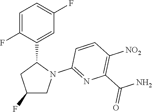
C1=C(F)C(C2CC(F)CN2C2=NC(C(=O)N)=C([NO2])C=C2)=CC(F)=C1
